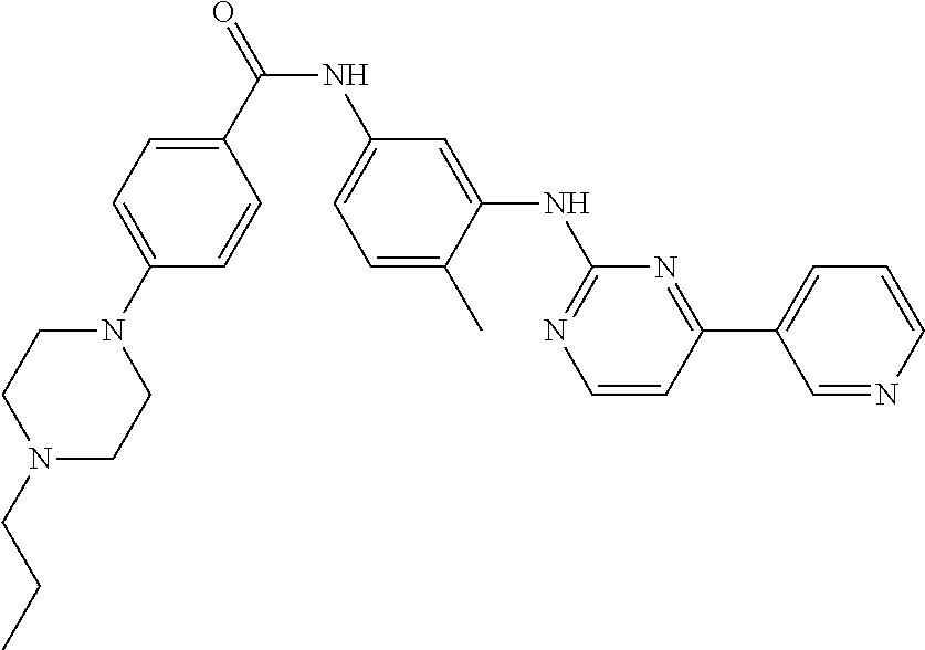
N(C(C1=CC=C(N2CCN(CCC)CC2)C=C1)=O)C1=CC=C(C)C(NC2=NC=CC(C3=CC=CN=C3)=N2)=C1
